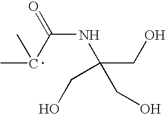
C(NC(CO)(CO)CO)(=O)C(C)C
